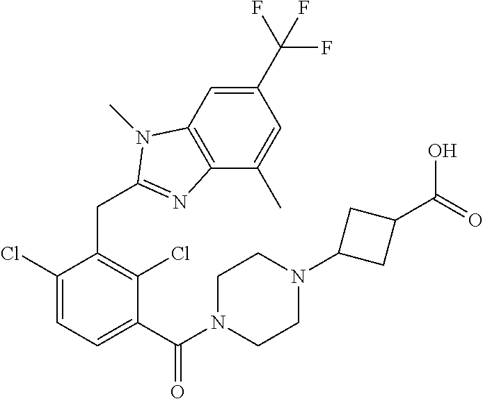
C1(C(F)(F)F)=CC2=C(C(C)=C1)N=C(CC1=C(Cl)C(C(N3CCN(C4CC(C(=O)O)C4)CC3)=O)=CC=C1Cl)N2C
